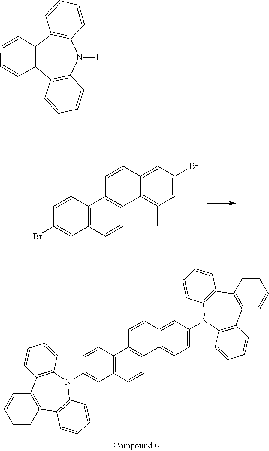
C1=CC2=C(C=C1)C1=C(N([H])C3=C2C=CC=C3)C=CC=C1.C1=CC2=C(C=C1Br)C=CC1=C2C=CC2=CC(Br)=CC(C)=C12.C1=CC2=C(C=C1)C1=C(C=CC=C1)N(C1=CC3=C(C=C1)C1=C(C=C3)C3=C(C)C=C(N4C5=C(C6=C(C=CC=C6)C6=C4C=CC=C6)C=CC=C5)C=C3C=C1)C1=C2C=CC=C1
